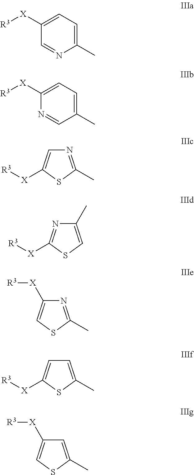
C1(C)=CC=C([X][R3])C=N1.C1(C)=CC=C([X][R3])N=C1.N1=C(C)SC([X][R3])=C1.C1(C)=CSC([X][R3])=N1.N1=C(C)SC=C1[X][R3].C1=C(C)SC([X][R3])=C1.C1=C(C)SC=C1[X][R3]
